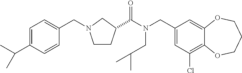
C1(CN(C(=O)C2CCN(CC3=CC=C(C(C)C)C=C3)C2)CC(C)C)=CC(Cl)=C2C(=C1)OCCCO2
